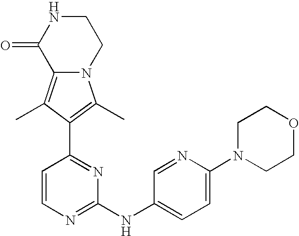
C12=C(C)C(C3=NC(NC4=CC=C(N5CCOCC5)N=C4)=NC=C3)=C(C)N1CCNC2=O
